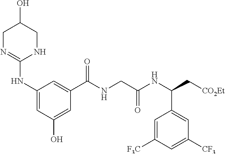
C1(NC2=NCC(O)CN2)=CC(O)=CC(C(NCC(NC(C[CO2Et])C2=CC([CF3])=CC([F3C])=C2)=O)=O)=C1
